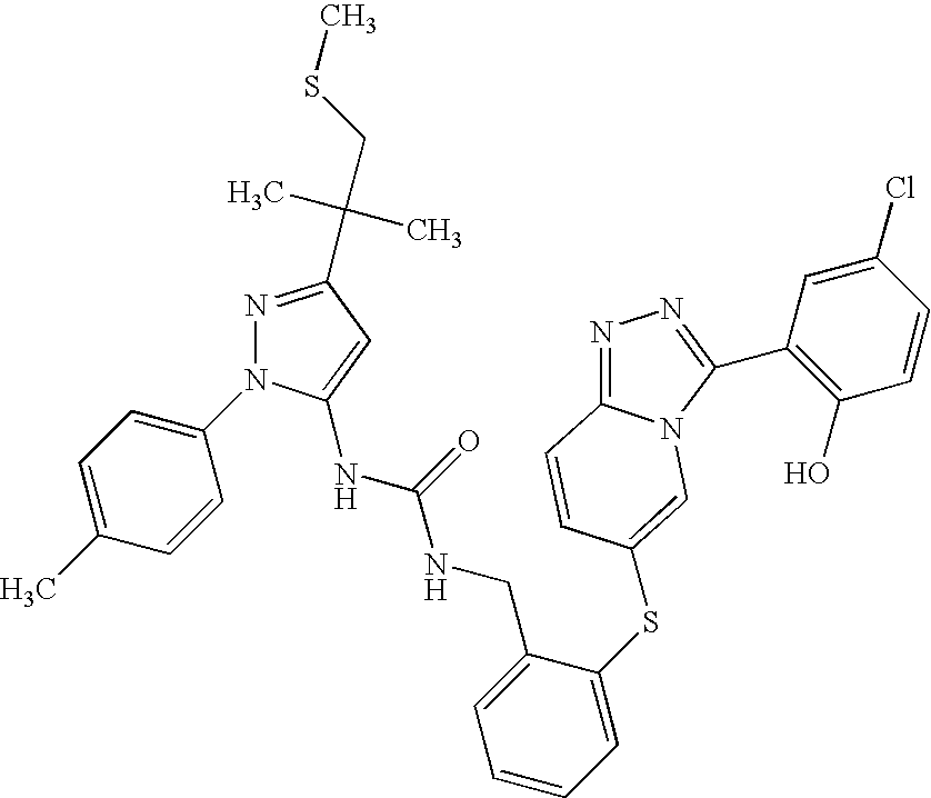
N1=C(C(C)(C)CSC)C=C(NC(NCC2=CC=CC=C2SC2=CN3C(=NN=C3C3=C(O)C=CC(Cl)=C3)C=C2)=O)N1C1=CC=C(C)C=C1
